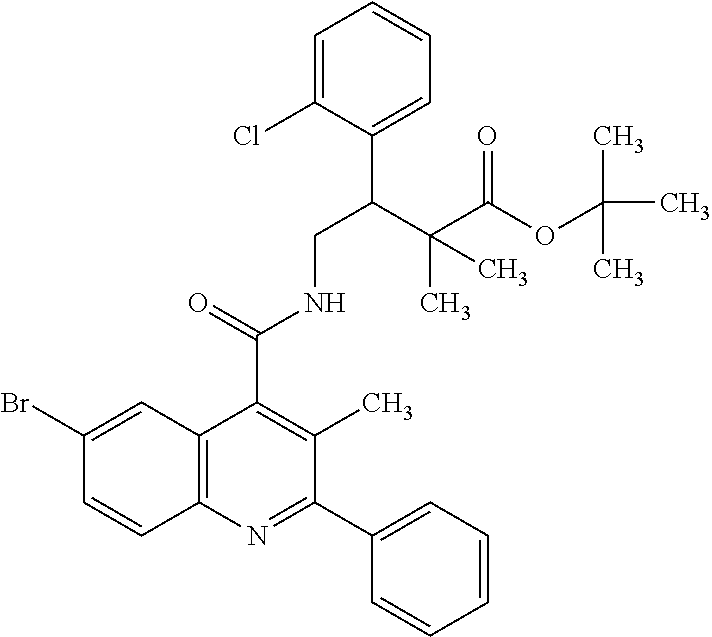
C1=C(Cl)C(C(C(C(OC(C)(C)C)=O)(C)C)CNC(C2=C(C)C(C3=CC=CC=C3)=NC3=C2C=C(Br)C=C3)=O)=CC=C1
